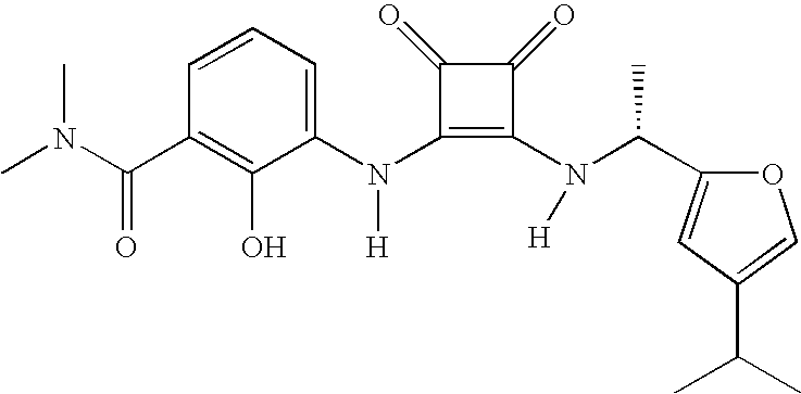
C(C1=C(O)C(N(C2=C(N(C(C3=CC(C(C)C)=CO3)C)[H])C(=O)C2=O)[H])=CC=C1)(=O)N(C)C
